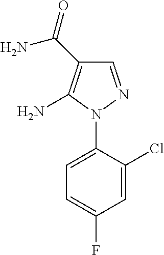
C1=NN(C2=CC=C(F)C=C2Cl)C(N)=C1C(=O)N
